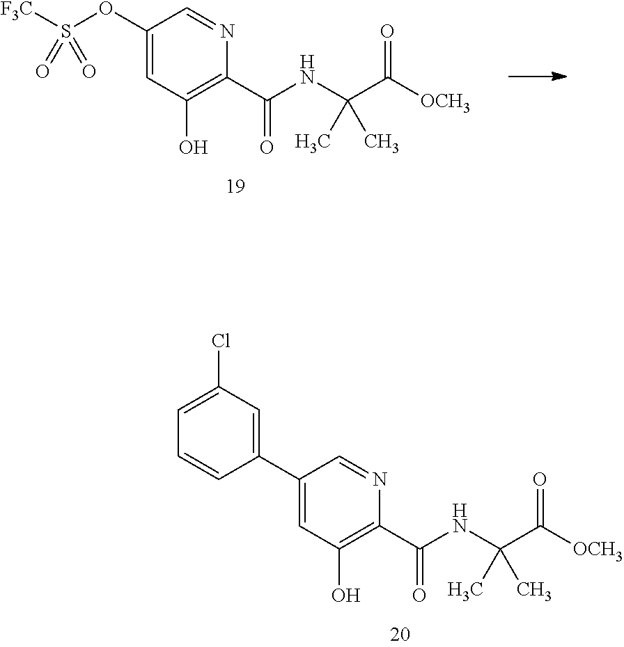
C1(C2=CC(O)=C(C(NC(C([OCH3])=O)(C)C)=O)N=C2)=CC(Cl)=CC=C1.O(C1=CC(O)=C(C(NC(C([OCH3])=O)(C)C)=O)N=C1)S([F3C])(=O)=O
